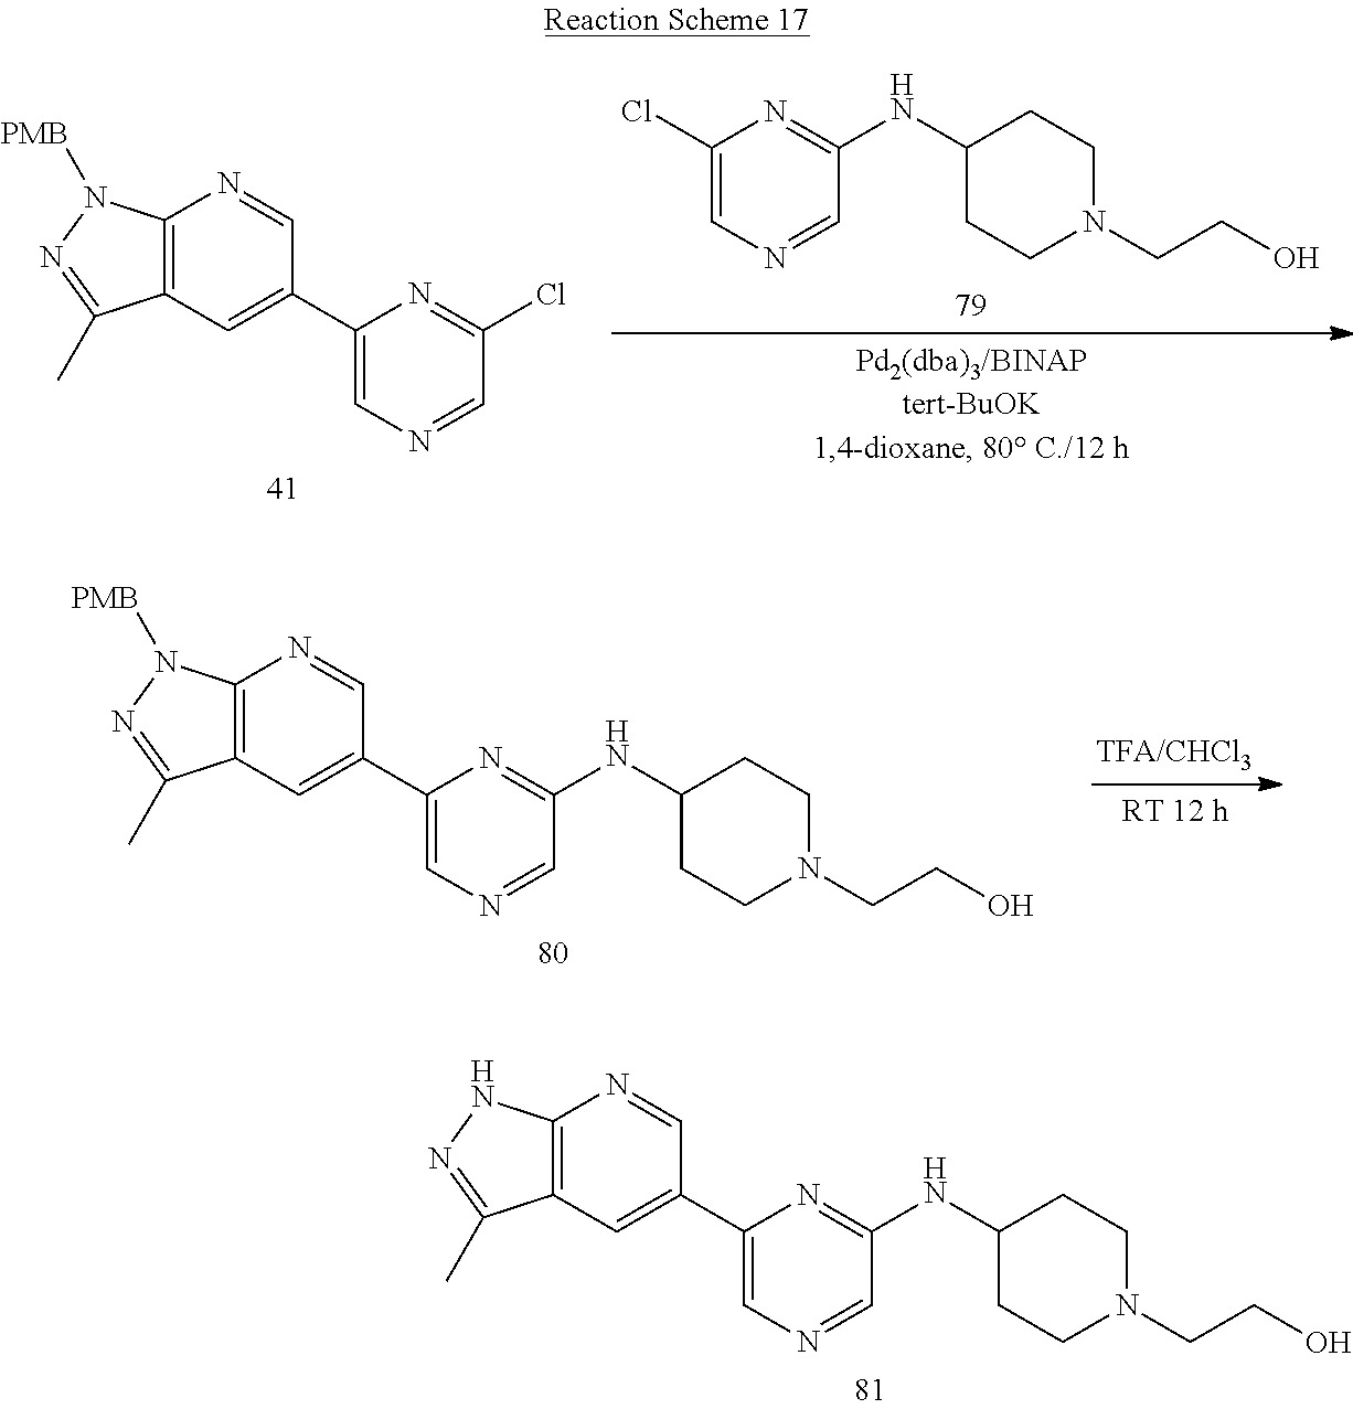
C1(Cl)=CN=CC(NC2CCN(CCO)CC2)=N1.C12=C(C=C(C3=CN=CC(Cl)=N3)C=N1)C(C)=NN2[PMB].C12=C(C=C(C3=CN=CC(NC4CCN(CCO)CC4)=N3)C=N1)C(C)=NN2[PMB].C12=C(C=C(C3=CN=CC(NC4CCN(CCO)CC4)=N3)C=N1)C(C)=NN2
